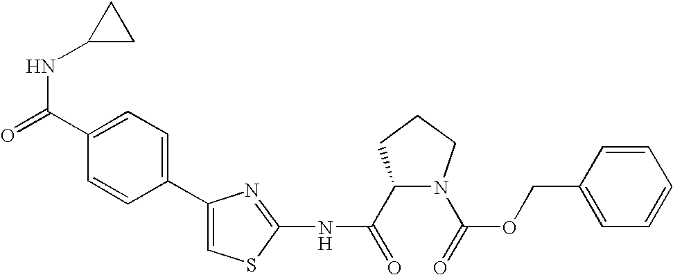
C1(C(=O)NC2=NC(C3=CC=C(C(=O)NC4CC4)C=C3)=CS2)N(C(=O)OCC2=CC=CC=C2)CCC1
